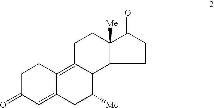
C1CC2=C3C(C([Me])CC2=CC1=O)C1C([Me])(CC3)C(=O)CC1
